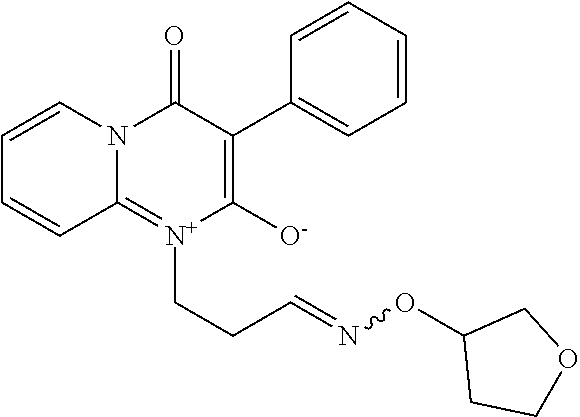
C1(C2=C([O-])[N+](CCC=NOC3CCOC3)=C3N(C=CC=C3)C2=O)=CC=CC=C1
